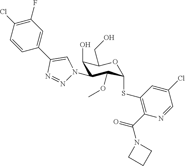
C1(O)C(N2N=NC(C3=CC(F)=C(Cl)C=C3)=C2)C(OC)C(SC2=C(C(N3CCC3)=O)N=CC(Cl)=C2)OC1CO
